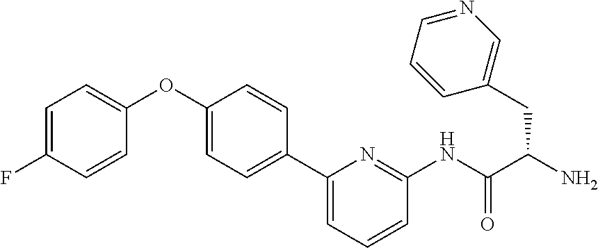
C1=C(F)C=CC(OC2=CC=C(C3=CC=CC(NC(C(N)CC4=CN=CC=C4)=O)=N3)C=C2)=C1
